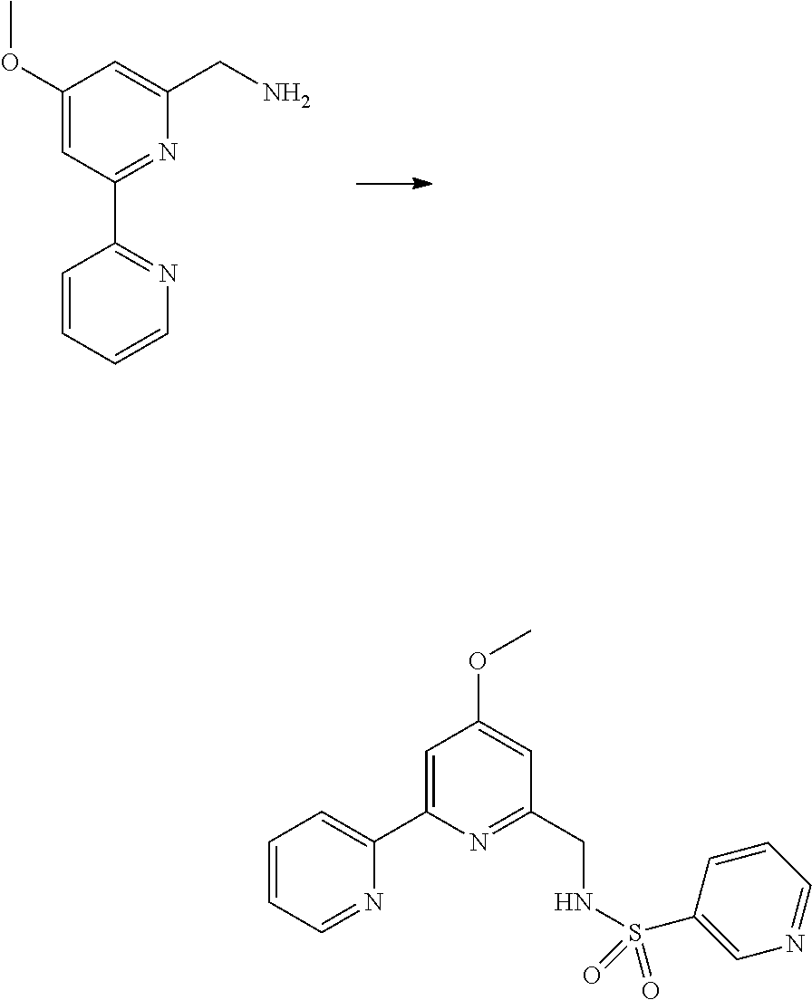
C1(OC)=CC(C2=NC=CC=C2)=NC(CN)=C1.C1=CC=NC(C2=CC(OC)=CC(CNS(=O)(=O)C3=CN=CC=C3)=N2)=C1
